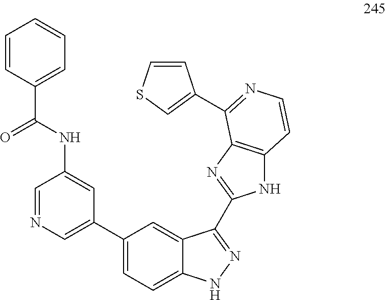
C1(C2=CN=CC(NC(C3=CC=CC=C3)=O)=C2)=CC=C2C(=C1)C(C1=NC3=C(N1)C=CN=C3C1=CSC=C1)=NN2
